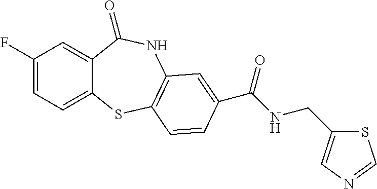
C1(F)=CC=C2C(=C1)C(=O)NC1=C(S2)C=CC(C(NCC2=CN=CS2)=O)=C1
